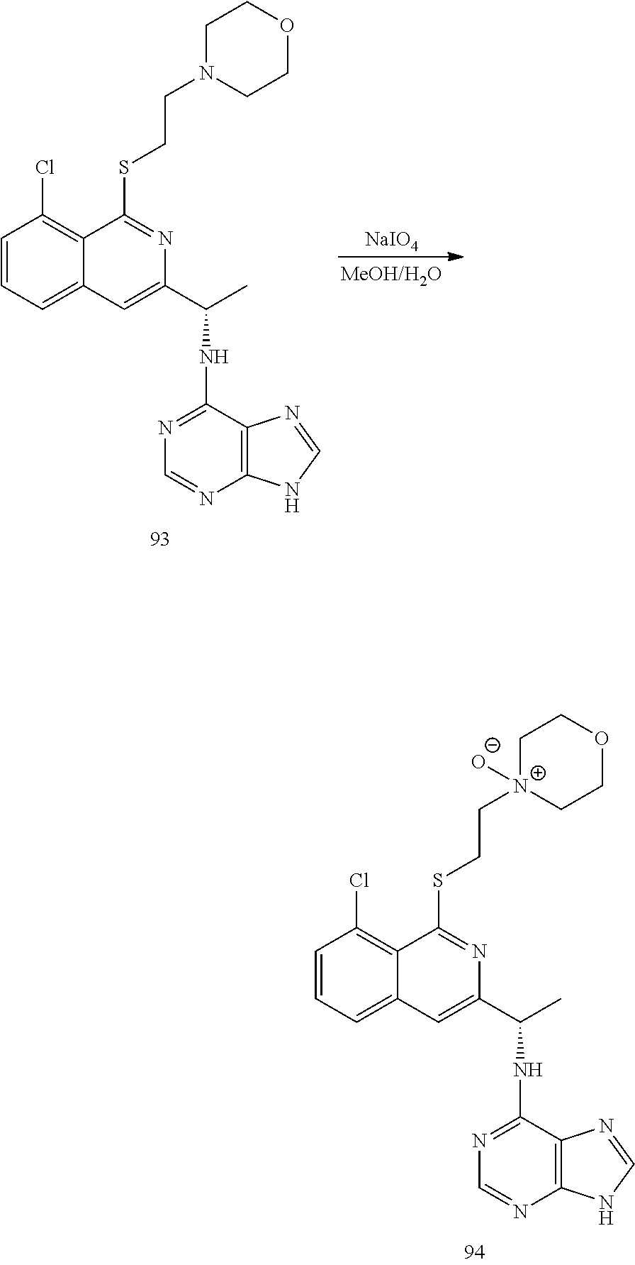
C1=CC=C2C(=C1Cl)C(SCCN1CCOCC1)=NC(C(C)NC1=NC=NC3=C1N=CN3)=C2.[NaIO4].C1=CC=C2C(=C1Cl)C(SCC[N+]1([O-])CCOCC1)=NC(C(C)NC1=NC=NC3=C1N=CN3)=C2
